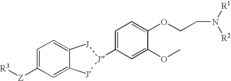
C1=C([Z][R3])C=C2C(=C1)[J][J](C1=CC=C(OCCN([R1])[R2])C(OC)=C1)[J]2
